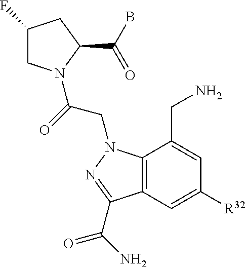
C1(F)CN(C(=O)CN2C3=C(C=C([R32])C=C3CN)C(C(=O)N)=N2)C(C(B)=O)C1
